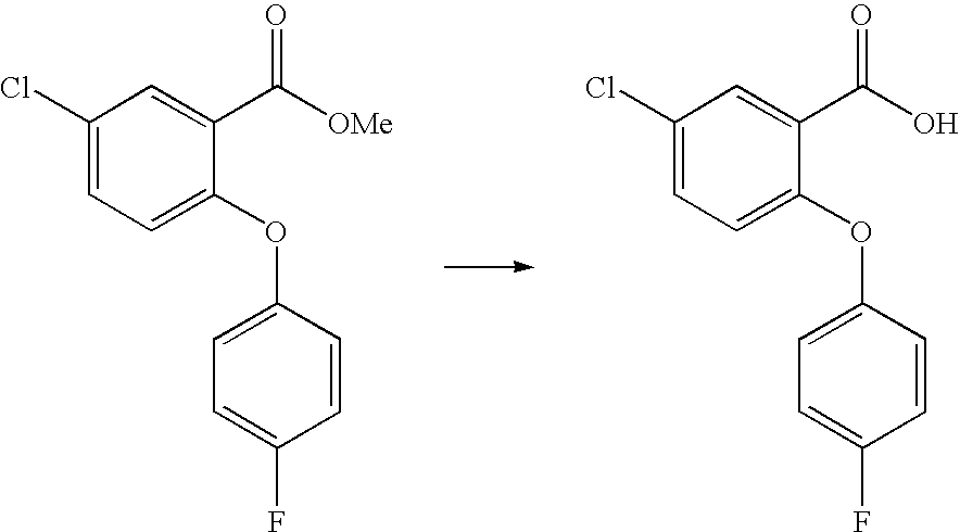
C1(Cl)=CC=C(OC2=CC=C(F)C=C2)C(C(O)=O)=C1.C1(Cl)=CC=C(OC2=CC=C(F)C=C2)C(C([OMe])=O)=C1
